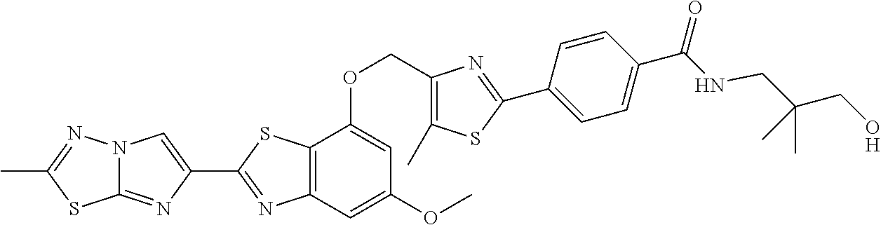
N12C(=NC(C3=NC4=C(S3)C(OCC3=C(C)SC(C5=CC=C(C(=O)NCC(CO)(C)C)C=C5)=N3)=CC(OC)=C4)=C1)SC(C)=N2
